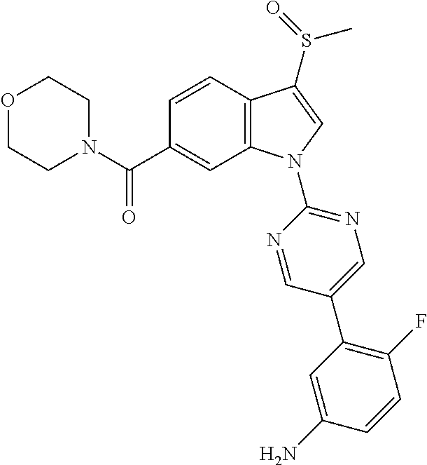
N1(C(C2=CC3=C(C=C2)C(S(=O)C)=CN3C2=NC=C(C3=C(F)C=CC(N)=C3)C=N2)=O)CCOCC1
